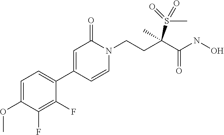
O(C1=CC=C(C2=CC(=O)N(CCC(C)(C(=O)NO)S(=O)(C)=O)C=C2)C(F)=C1F)C
